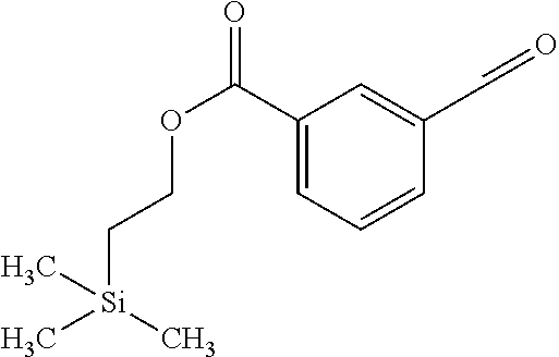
C1(C(OCC[Si](C)(C)C)=O)=CC=CC(C=O)=C1
